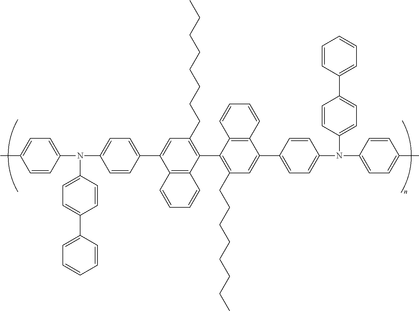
C1=CC(N(C2=CC=C(C3=CC(CCCCCCCC)=C(C4=C(CCCCCCCC)C=C(C5=CC=C(N(C6=CC=C(C)C=C6)C6=CC=C(C7=CC=CC=C7)C=C6)C=C5)C5=C4C=CC=C5)C4=C3C=CC=C4)C=C2)C2=CC=C(C3=CC=CC=C3)C=C2)=CC=C1C
